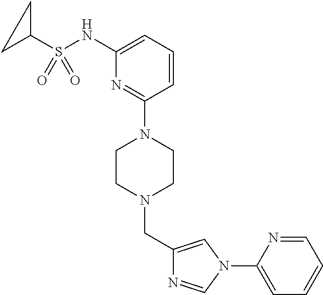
C1=CC=C(NS(C2CC2)(=O)=O)N=C1N1CCN(CC2=CN(C3=CC=CC=N3)C=N2)CC1
